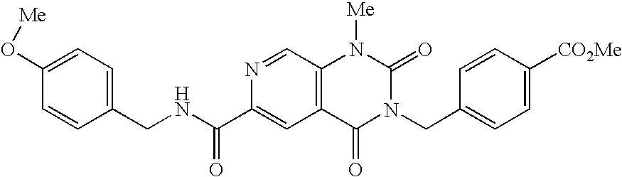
C1(CNC(C2=CC3=C(C=N2)N([Me])C(=O)N(CC2=CC=C([CO2Me])C=C2)C3=O)=O)=CC=C(O[Me])C=C1
